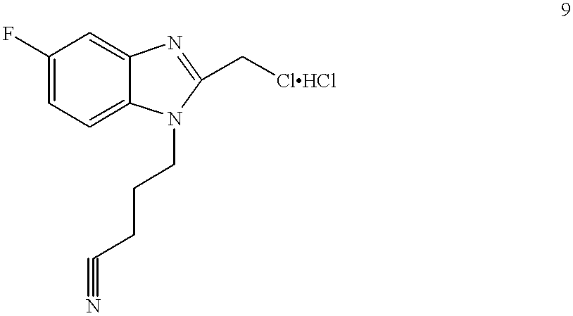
C1(F)=CC=C2C(=C1)N=C(C[ClHCl])N2CCCC#N
